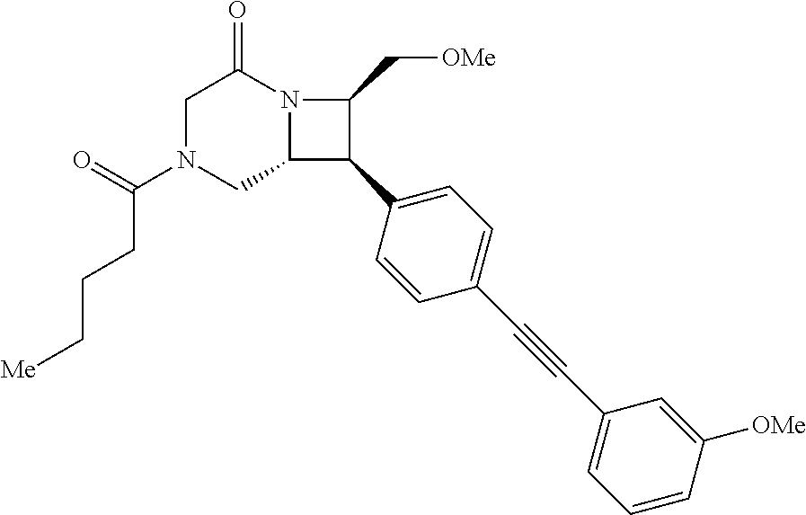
C1N(C(=O)CCC[Me])CC2N(C1=O)C(C[OMe])C2C1=CC=C(C#CC2=CC=CC([OMe])=C2)C=C1
